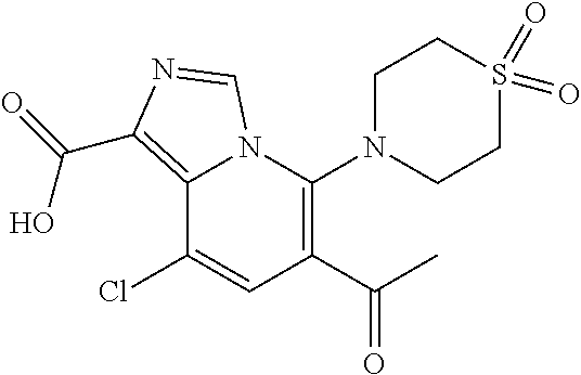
C12=C(C(=O)O)N=CN1C(N1CCS(=O)(=O)CC1)=C(C(C)=O)C=C2Cl
